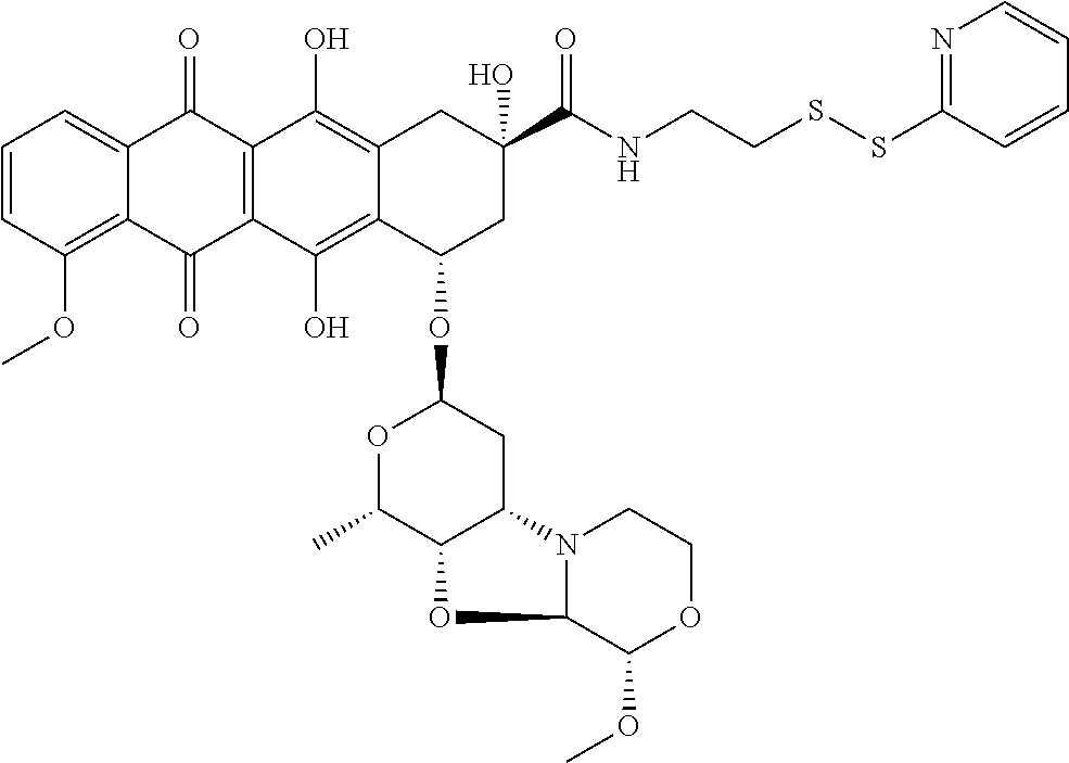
C1=CC(OC)=C2C(=C1)C(=O)C1=C(C2=O)C(O)=C2C(=C1O)CC(C(NCCSSC1=NC=CC=C1)=O)(O)CC2OC1OC(C)C2C(C1)N1C(O2)C(OC)OCC1
